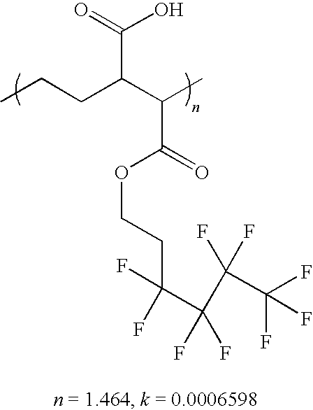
C(C(C(C)C(=O)OCCC(C(F)(F)C(F)(F)C(F)(F)F)(F)F)CCC)(=O)O
